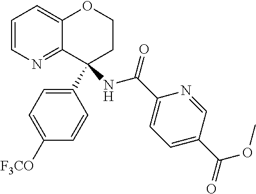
C1=CN=C2C(=C1)OCCC2(NC(C1=CC=C(C(=O)OC)C=N1)=O)C1=CC=C([F3CO])C=C1
